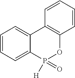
C1=CC=C2C(=C1)C1=C(OP2(=O)[H])C=CC=C1
